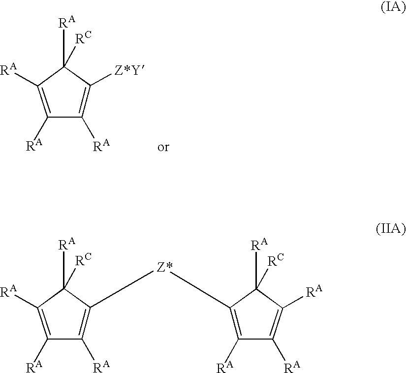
[RA]C1([RC])C([RA])=C([RA])C([RA])=C1[Z*Y].[RA]C1([RC])C([RA])=C([RA])C([RA])=C1[Z*]C1=C([RA])C([RA])=C([RA])C1([RA])[RC]
